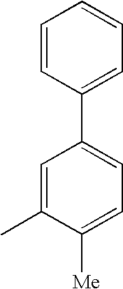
C1=C(C)C([Me])=CC=C1C1=CC=CC=C1
